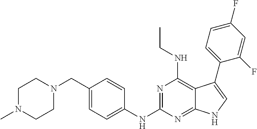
C1N(C)CCN(CC2=CC=C(NC3=NC(NCC)=C4C(=N3)NC=C4C3=CC=C(F)C=C3F)C=C2)C1
